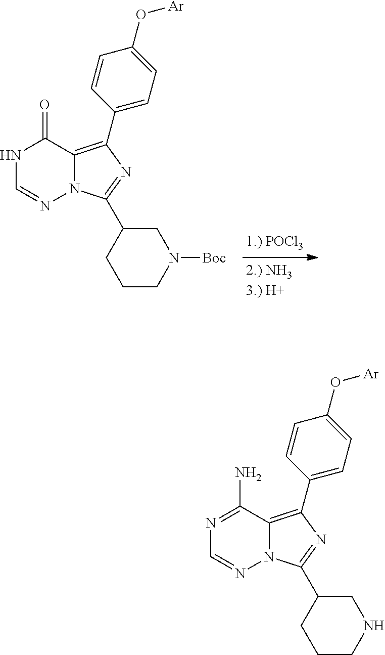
N1C=NN2C(=C(C3=CC=C(O[Ar])C=C3)N=C2C2CCCN([Boc])C2)C1=O.N1=C(N)C2=C(C3=CC=C(O[Ar])C=C3)N=C(C3CCCNC3)N2N=C1
